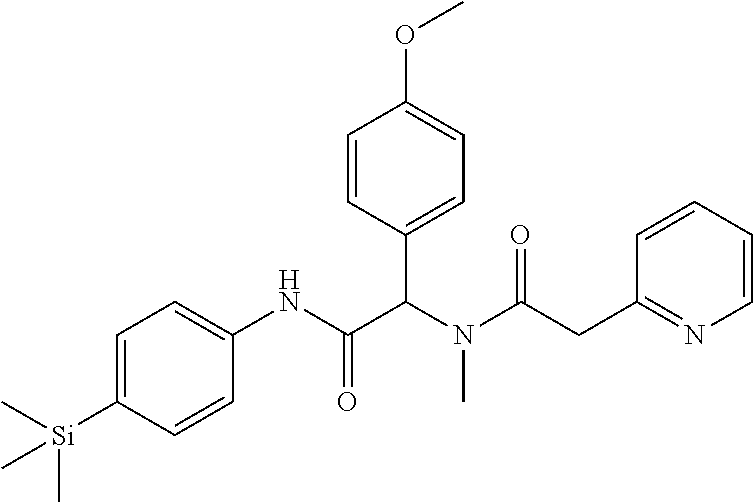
C1=C([Si](C)(C)C)C=CC(NC(C(N(C(=O)CC2=NC=CC=C2)C)C2=CC=C(OC)C=C2)=O)=C1
